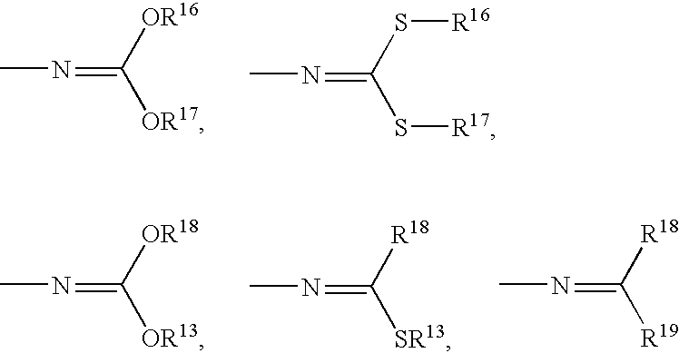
CN=C([OR17])[OR16].CN=C(S[R17])S[R16].CN=C([OR13])[OR18].CN=C([SR13])[R18].CN=C([R19])[R18]
